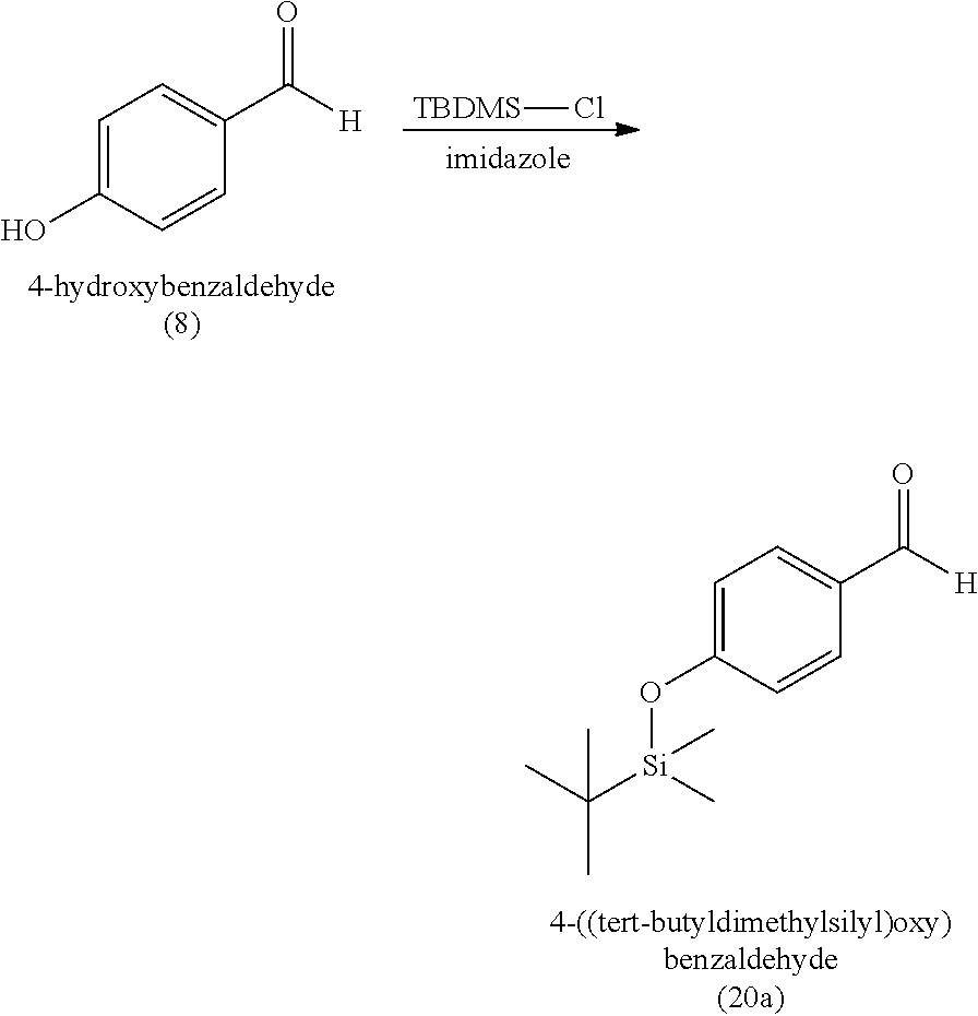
C1=C(O)C=CC(C([H])=O)=C1.[TBDMS]Cl.C1=C(O[Si](C(C)(C)C)(C)C)C=CC(C([H])=O)=C1
